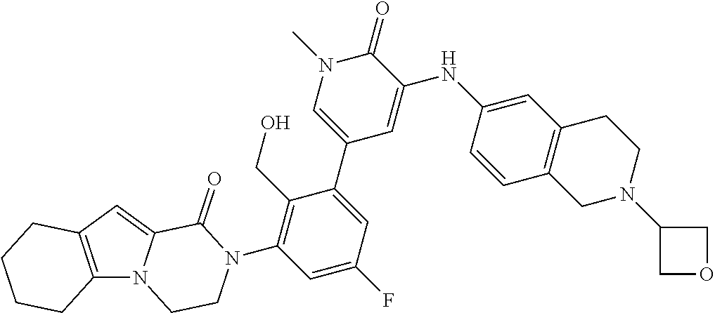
C12=C(N3C(=C1)C(=O)N(C1=C(CO)C(C4=CN(C)C(=O)C(NC5=CC6=C(C=C5)CN(C5COC5)CC6)=C4)=CC(F)=C1)CC3)CCCC2
